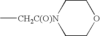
C1OCC[CH2C(O)N](C)C1
